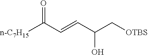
[n-C7H15]C(C=CC(C[OTBS])O)=O
